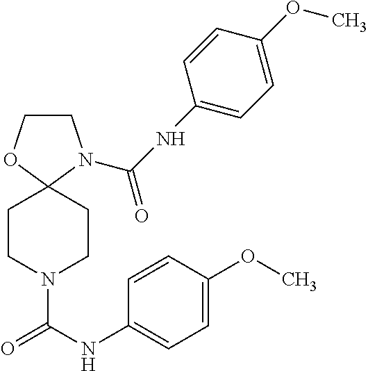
C1COC2(N1C(NC1=CC=C(OC)C=C1)=O)CCN(C(NC1=CC=C(OC)C=C1)=O)CC2
